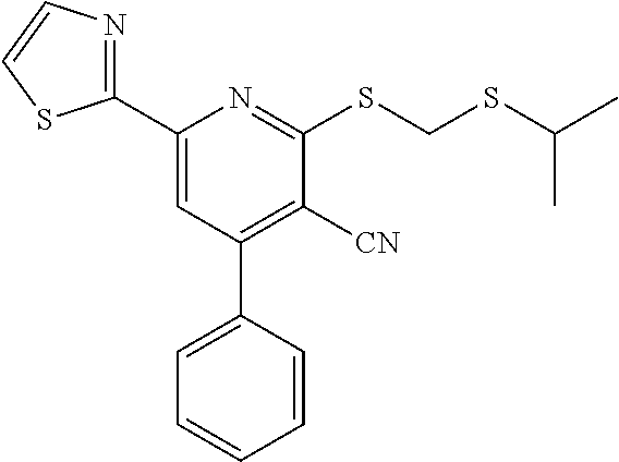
C1(C2=CC(C3=CC=CC=C3)=C([CN])C(SCSC(C)C)=N2)=NC=CS1
